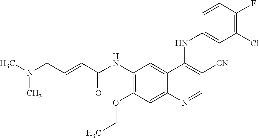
C1(NC(C=CCN(C)C)=O)=C(OCC)C=C2C(=C1)C(NC1=CC(Cl)=C(F)C=C1)=C([CN])C=N2
